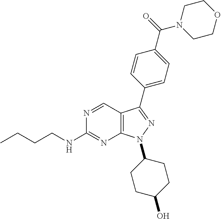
N1=CC2=C(N=C1NCCCC)N(C1CCC(O)CC1)N=C2C1=CC=C(C(=O)N2CCOCC2)C=C1
